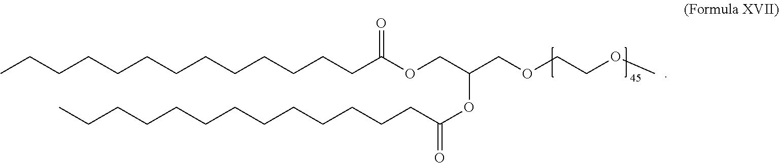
CCCCCCCCCCCCCC(OCC(COCCOC)OC(CCCCCCCCCCCCC)=O)=O
